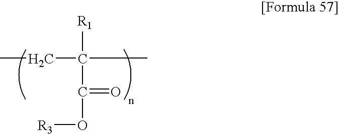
[R1]C(CC)(C(=O)O[R3])C
